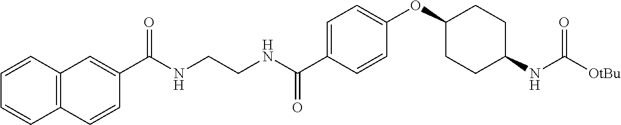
C12=C(C=CC=C1)C=C(C(NCCNC(C1=CC=C(OC3CCC(NC([OtBu])=O)CC3)C=C1)=O)=O)C=C2
